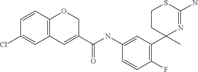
C12=C(C=C(C(NC3=CC(C4(C)N=C(N)SCC4)=C(F)C=C3)=O)CO1)C=C(Cl)C=C2
